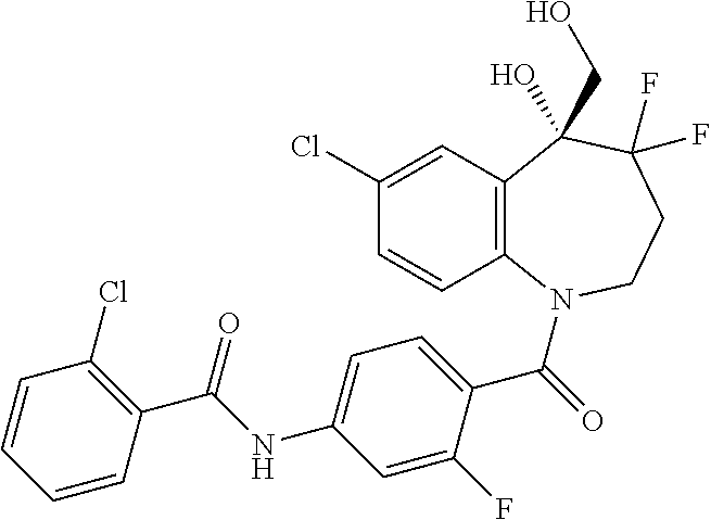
C1(Cl)=CC2=C(C=C1)N(C(=O)C1=CC=C(NC(C3=C(Cl)C=CC=C3)=O)C=C1F)CCC(F)(F)C2(O)CO
